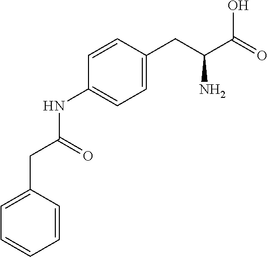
C1=C(CC(NC2=CC=C(CC(C(=O)O)N)C=C2)=O)C=CC=C1
